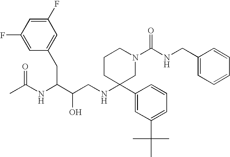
C1(F)=CC(F)=CC(CC(NC(C)=O)C(O)CNC2(C3=CC(C(C)(C)C)=CC=C3)CN(C(NCC3=CC=CC=C3)=O)CCC2)=C1
